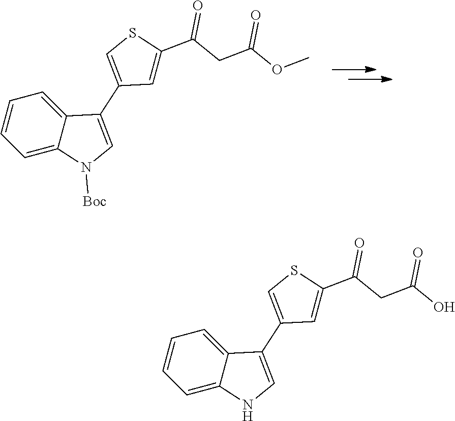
C1=CC=C2C(=C1)C(C1=CSC(C(CC(OC)=O)=O)=C1)=CN2[Boc].C1=CC=C2C(=C1)C(C1=CSC(C(CC(O)=O)=O)=C1)=CN2
